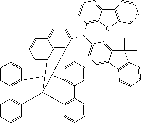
C12=C3C(N(C4=C5C(=CC=C4)C4=C(O5)C=CC=C4)C4=CC=C5C(=C4)C(C)(C)C4=C5C=CC=C4)=CC=C1C=CC=C2C31C2=C(C3=C(C=CC=C3)CC3=C(C=CC=C3)C3=C1C=CC=C3)C=CC=C2
